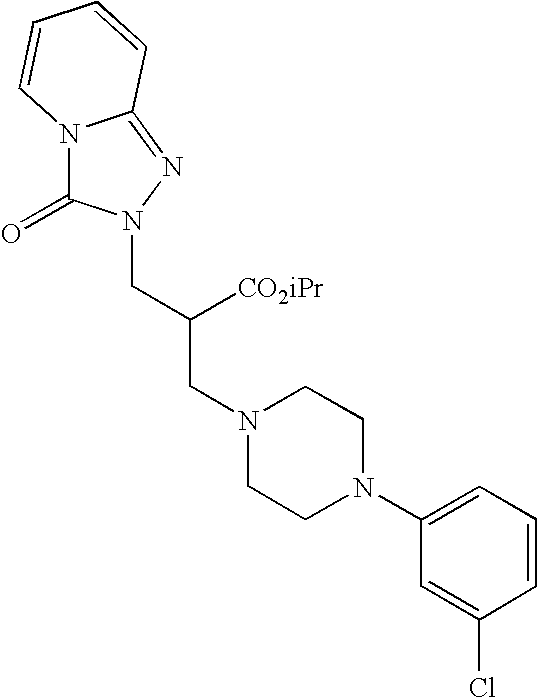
N12C(=O)N(CC(CN3CCN(C4=CC=CC(Cl)=C4)CC3)[CO2iPr])N=C1C=CC=C2
